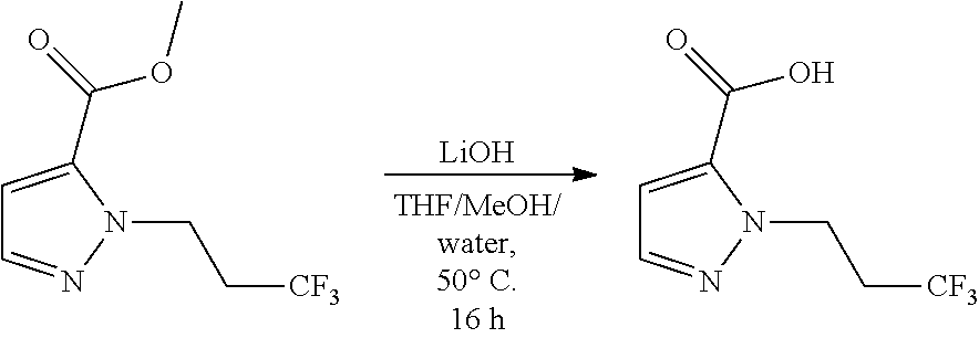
[LiOH].C1=C(C(=O)OC)N(CC[CF3])N=C1.C1=C(C(=O)O)N(CC[CF3])N=C1
